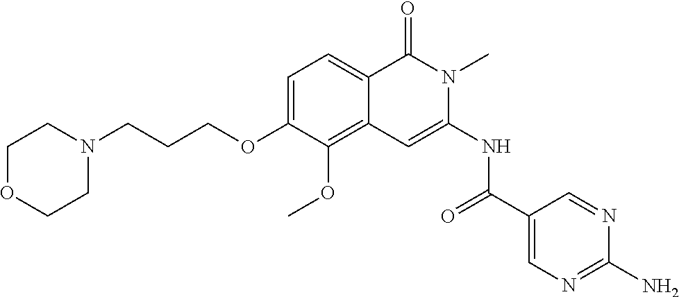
C1=C(OCCCN2CCOCC2)C(OC)=C2C(=C1)C(=O)N(C)C(NC(=O)C1=CN=C(N)N=C1)=C2
